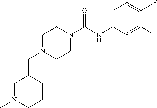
C1(CN2CCN(C(=O)NC3=CC=C(F)C(F)=C3)CC2)CN(C)CCC1
